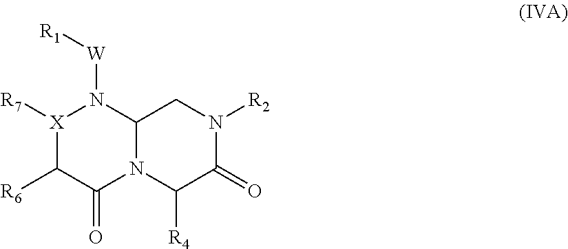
[X]1([R7])C([R6])C(=O)N2C(N1[W][R1])CN([R2])C(=O)C2[R4]
